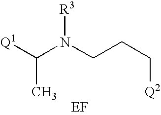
[Q1]C(N(CCC[Q2])[R3])C.[EF]
